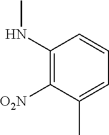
C1(NC)=C([O2N])C(C)=CC=C1
